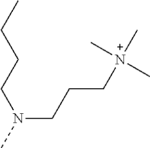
N(CCC[N+](C)(C)C)(C)CCCC
